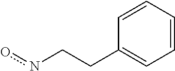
C1=CC=CC=C1CCno
